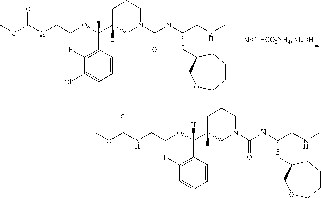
O(C(NCCOC(C1([H])CN(C(NC(CNC)CC2COCCCC2)=O)CCC1)(C1=C(F)C(Cl)=CC=C1)[H])=O)C.O(C(NCCOC(C1([H])CN(C(NC(CNC)CC2COCCCC2)=O)CCC1)(C1=C(F)C=CC=C1)[H])=O)C
